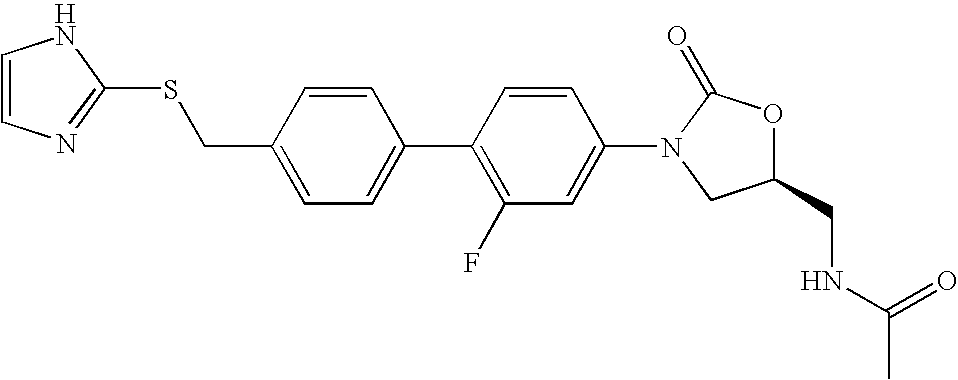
C1(CSC2=NC=CN2)=CC=C(C2=C(F)C=C(N3CC(CNC(C)=O)OC3=O)C=C2)C=C1
